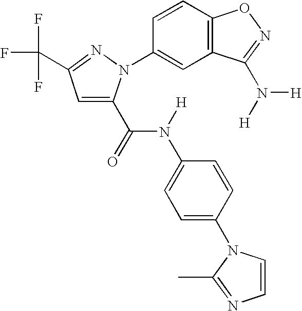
C1=C(C(=O)N(C2=CC=C(N3C=CN=C3C)C=C2)[H])N(C2=CC3=C(C=C2)ON=C3N([H])[H])N=C1C(F)(F)F
